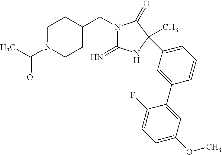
N1(CC2CCN(C(C)=O)CC2)C(=N)NC(C)(C2=CC=CC(C3=CC(OC)=CC=C3F)=C2)C1=O
